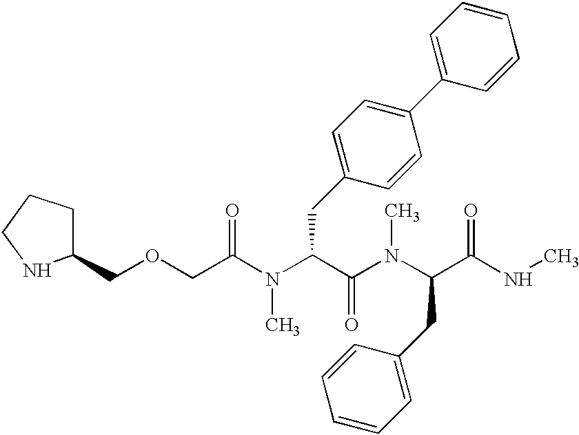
C1(COCC(=O)N(C(C(N(C)C(C(=O)NC)CC2=CC=CC=C2)=O)CC2=CC=C(C3=CC=CC=C3)C=C2)C)CCCN1
